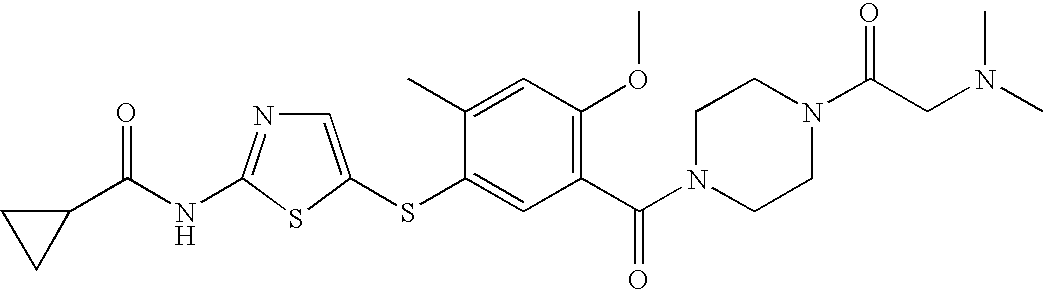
C1=C(SC2=CC(C(N3CCN(C(CN(C)C)=O)CC3)=O)=C(OC)C=C2C)SC(NC(=O)C2CC2)=N1
